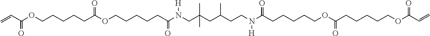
C(C(OCCCCCC(OCCCCCC(N(CC(CC(CCN(C(CCCCCOC(CCCCCOC(C=C)=O)=O)=O)[H])C)(C)C)[H])=O)=O)=O)=C
